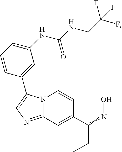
N12C(=NC=C1C1=CC(NC(NCC(F)(F)F)=O)=CC=C1)C=C(C(=NO)CC)C=C2
